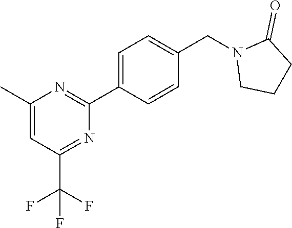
C1(C)=CC(C(F)(F)F)=NC(C2=CC=C(CN3CCCC3=O)C=C2)=N1
